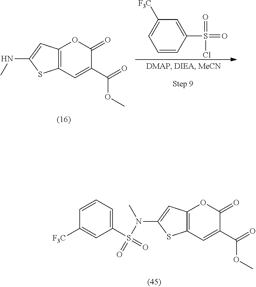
C12=C(C=C(C(=O)OC)C(=O)O1)SC(NC)=C2.C1=CC(S(=O)(=O)Cl)=CC([F3C])=C1.C12=C(C=C(C(=O)OC)C(=O)O1)SC(N(S(=O)(C1=CC=CC([F3C])=C1)=O)C)=C2
